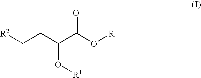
[R2]CCC(C(O[R])=O)O[R1]
